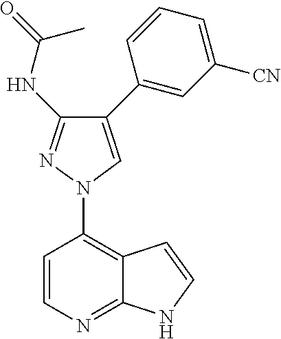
C12=C(N3C=C(C4=CC([CN])=CC=C4)C(NC(C)=O)=N3)C=CN=C1NC=C2
